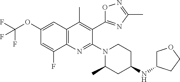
C1(OC(F)(F)F)=CC2=C(N=C(N3CCC(NC4COCC4)CC3C)C(C3=NC(C)=NO3)=C2C)C(F)=C1
